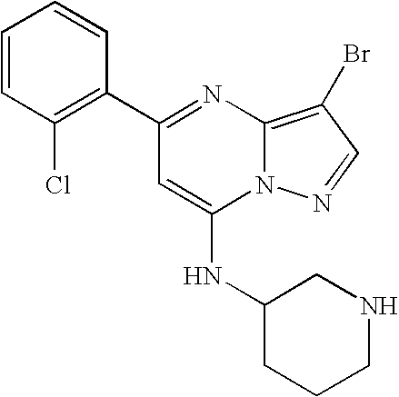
C1(C2=C(Cl)C=CC=C2)=NC2=C(Br)C=NN2C(NC2CNCCC2)=C1
